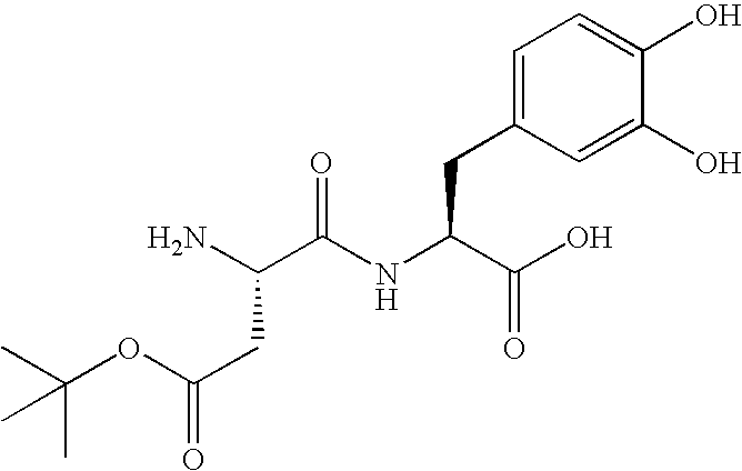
C(CC(C(NC(C(O)=O)CC1=CC=C(O)C(O)=C1)=O)N)(OC(C)(C)C)=O
